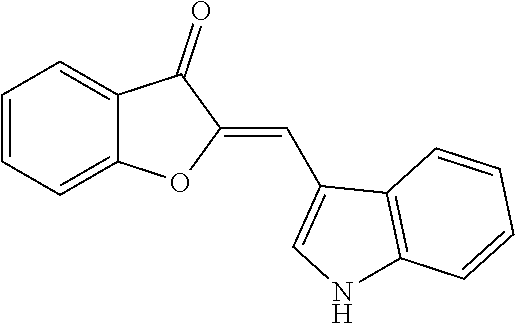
C1=CC=C2C(=C1)C(=O)C(=CC1=CNC3=C1C=CC=C3)O2
